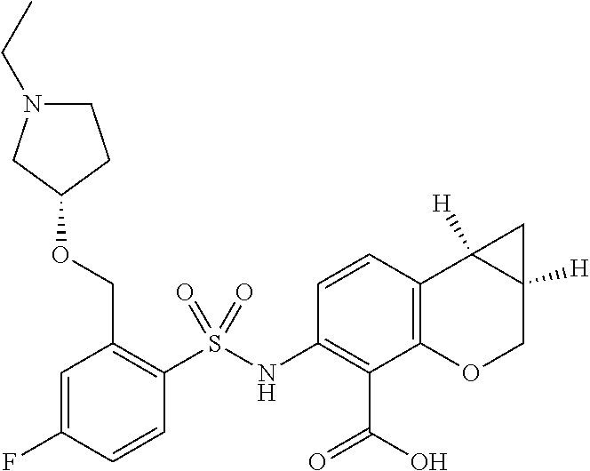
C(C1=C(S(NC2=C(C(O)=O)C3=C(C=C2)C2([H])C([H])(CO3)C2)(=O)=O)C=CC(F)=C1)OC1CN(CC)CC1
